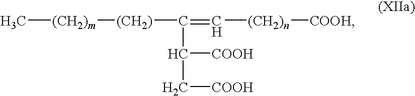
C[(CH2)m][(CH2)]C(=C[(CH2)n][COOH])C([COOH])C[COOH]
